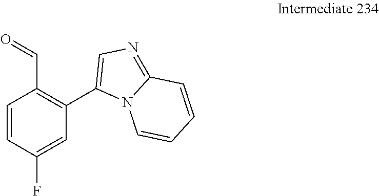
C1=CC(F)=CC(C2=CN=C3N2C=CC=C3)=C1C=O
